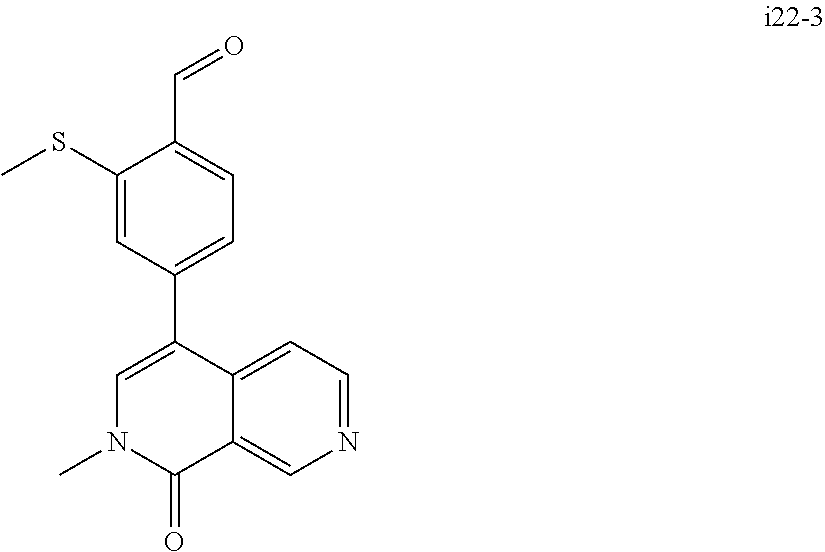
C1=C2C(=CN=C1)C(=O)N(C)C=C2C1=CC=C(C=O)C(SC)=C1
